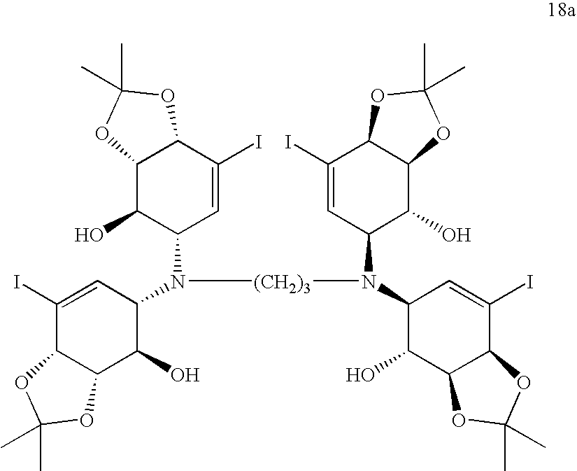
C1(I)=CC(N([(CH2)3]N(C2C(O)C3C(C(I)=C2)OC(C)(C)O3)C2C(O)C3C(C(I)=C2)OC(C)(C)O3)C2C=C(I)C3C(C2O)OC(C)(C)O3)C(O)C2C1OC(C)(C)O2
